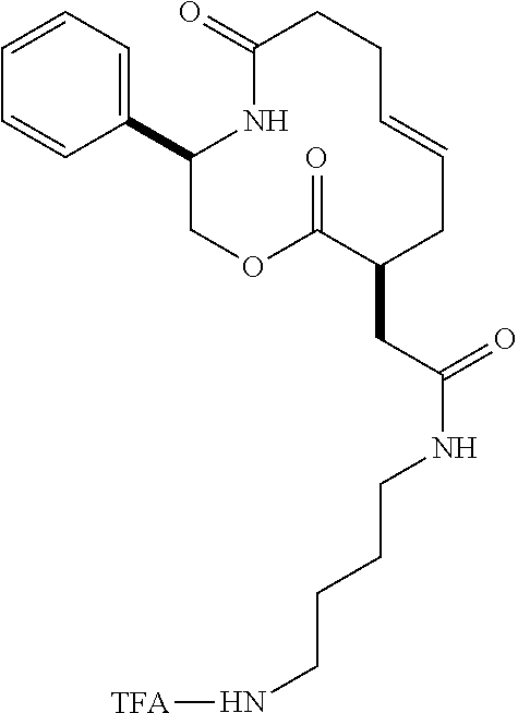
C1(C2=CC=CC=C2)COC(=O)C(CC(NCCCCN[TFA])=O)CC=CCCC(=O)N1
